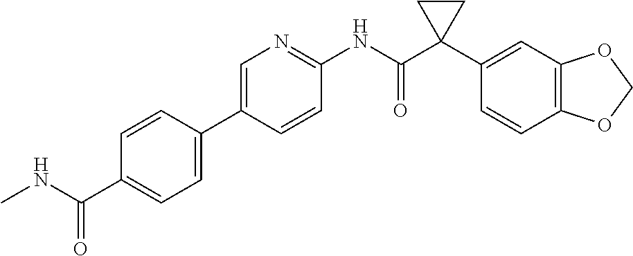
C1=C(C2=CC=C(C(NC)=O)C=C2)C=CC(NC(C2(C3=CC4=C(C=C3)OCO4)CC2)=O)=N1
